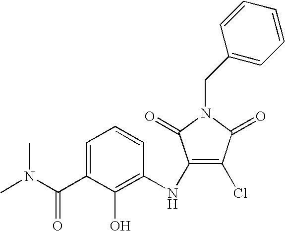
C1=C(C(N(C)C)=O)C(O)=C(NC2=C(Cl)C(=O)N(CC3=CC=CC=C3)C2=O)C=C1
